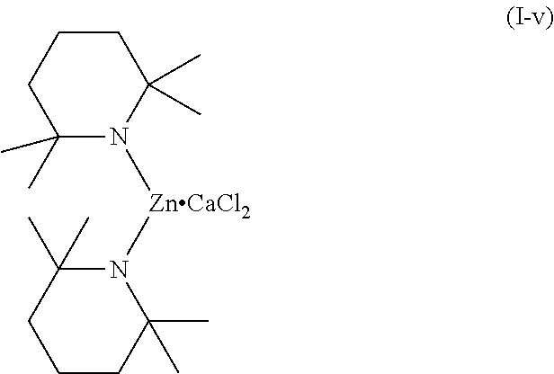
C1(C)(C)CCCC(C)(C)N1[ZnCaCl2]N1C(C)(C)CCCC1(C)C
